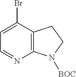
C1=C(Br)C2=C(N=C1)N([BOC])CC2
